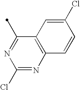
C12=C(N=C(Cl)N=C1C)C=CC(Cl)=C2
